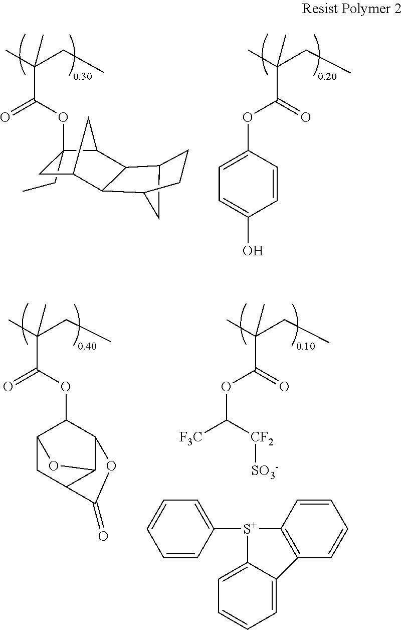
C1(CC)(OC(C(CC)(C)C)=O)CC2C3C(C1C2)C1CCC3C1.C(CC)(C)(C(=O)OC1=CC=C(O)C=C1)C.C(CC)(C)(C(OC1C2CC3C(C1OC3=O)O2)=O)C.C(CC)(C)(C(=O)OC([F3C])[CF2][SO3-])C.C1=CC=CC([S+]2C3=C(C=CC=C3)C3=CC=CC=C23)=C1
